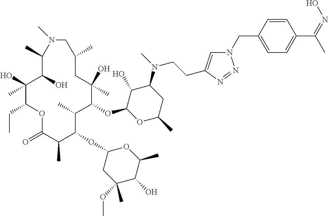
C1(O)C(OC2C(C)C(OC3CC(OC)(C)C(O)C(C)O3)C(C)C(=O)OC(CC)C(O)(C)C(O)C(C)N(C)CC(C)CC2(O)C)OC(C)CC1N(C)CCC1=CN(CC2=CC=C(C(=NO)C)C=C2)N=N1
